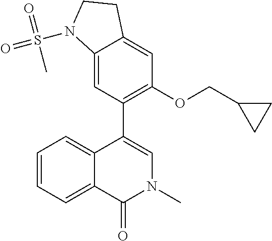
CN1C=C(C2=C(OCC3CC3)C=C3C(=C2)N(S(=O)(=O)C)CC3)C2=CC=CC=C2C1=O
